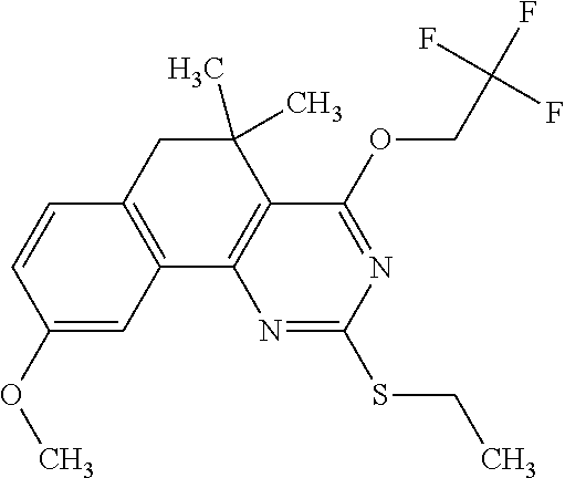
C12=C(C3=C(C(C)(C)C1)C(OCC(F)(F)F)=NC(SCC)=N3)C=C(OC)C=C2
